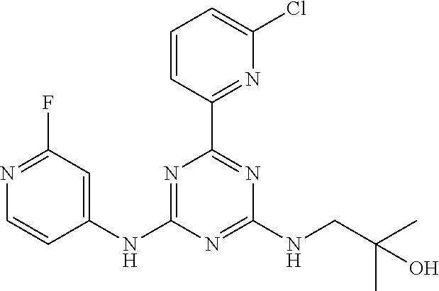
C1(NC2=NC(C3=NC(Cl)=CC=C3)=NC(NCC(C)(C)O)=N2)=CC(F)=NC=C1
